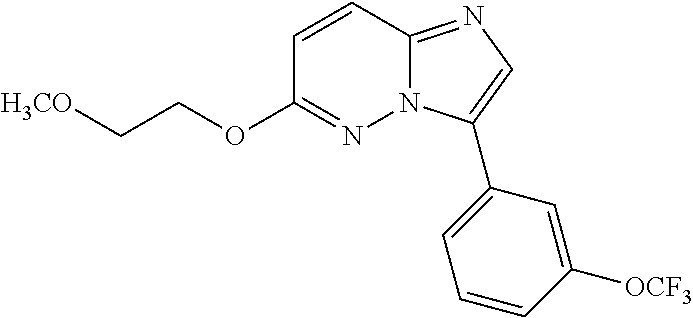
C([H3CO])COC1=NN2C(=NC=C2C2=CC=CC([OCF3])=C2)C=C1
